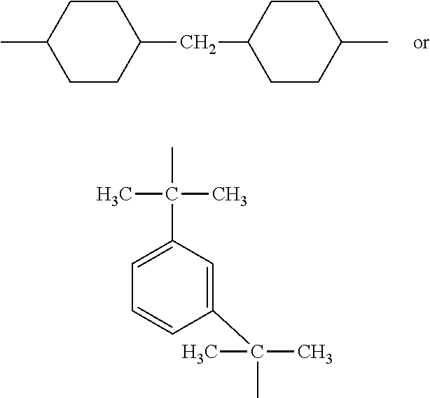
CC1CCC(CC2CCC(C)CC2)CC1.CC(C)(C)C1=CC=CC(C(C)(C)C)=C1
